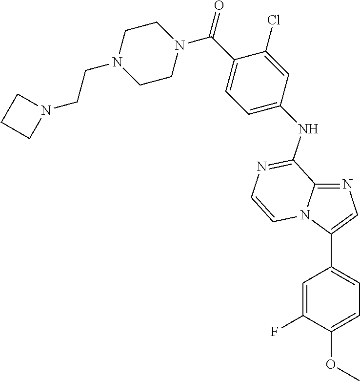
C12=NC=C(C3=CC=C(OC)C(F)=C3)N1C=CN=C2NC1=CC=C(C(N2CCN(CCN3CCC3)CC2)=O)C(Cl)=C1
